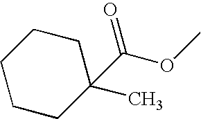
C1CCC(C(OC)=O)(C)CC1
